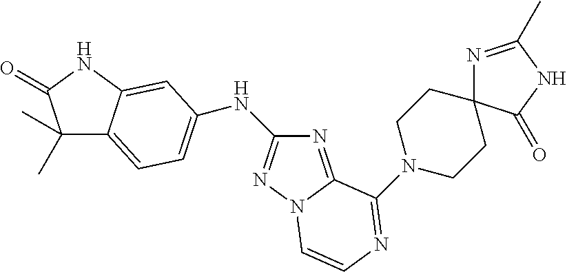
C1(C)(C)C2=CC=C(NC3=NN4C(=N3)C(N3CCC5(CC3)N=C(C)NC5=O)=NC=C4)C=C2NC1=O
